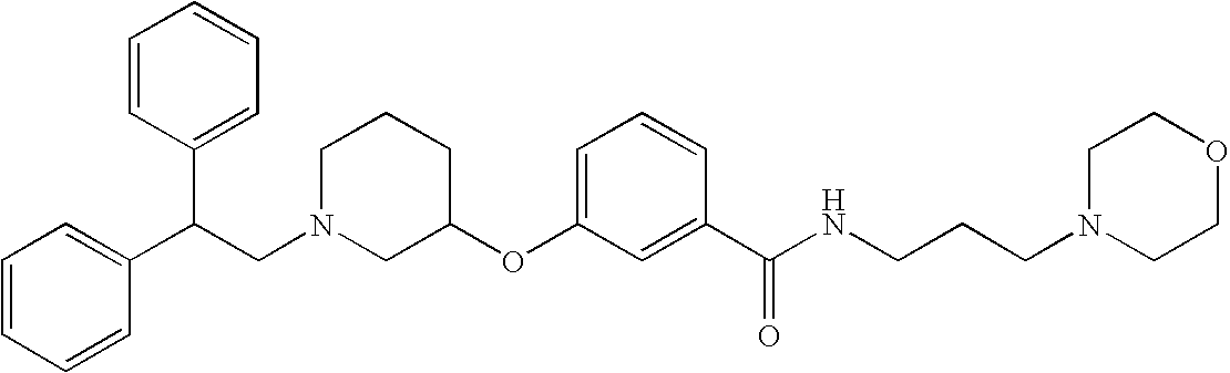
C1N(CC(C2=CC=CC=C2)C2=CC=CC=C2)CC(OC2=CC=CC(C(NCCCN3CCOCC3)=O)=C2)CC1
